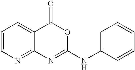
C1=CN=C2C(=C1)C(=O)OC(NC1=CC=CC=C1)=N2
